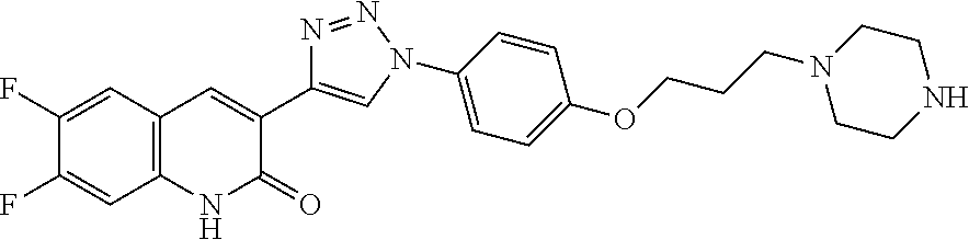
C1(F)=CC2=C(C=C1F)NC(=O)C(C1=CN(C3=CC=C(OCCCN4CCNCC4)C=C3)N=N1)=C2
